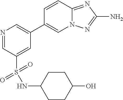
N1=CC(S(=O)(=O)NC2CCC(O)CC2)=CC(C2=CN3C(=NC(N)=N3)C=C2)=C1
